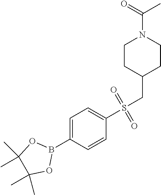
C1=C(B2OC(C)(C)C(C)(C)O2)C=CC(S(CC2CCN(C(=O)C)CC2)(=O)=O)=C1
